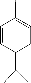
CC(C)C1C=CC(C)=CC1
